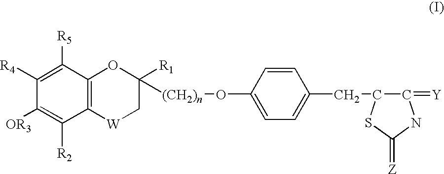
C1([R4])=C([R5])C2=C(C([R2])=C1[OR3])[W]CC([R1])([(CH2)n]OC1=CC=C(CC3C(=[Y])NC(=[Z])S3)C=C1)O2
